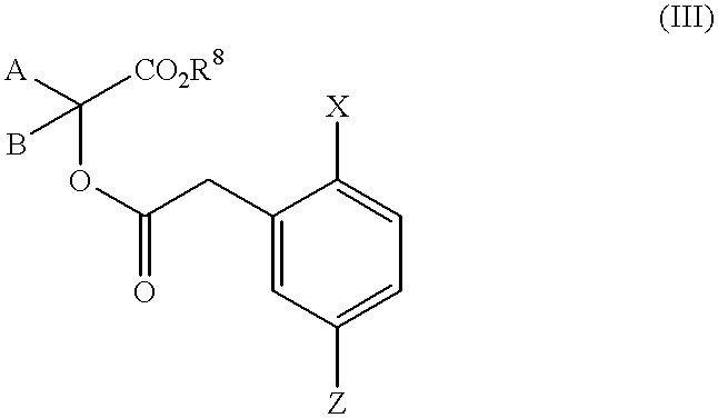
C1(CC(=O)OC([CO2R8])([A])B)=CC([Z])=CC=C1[X]
